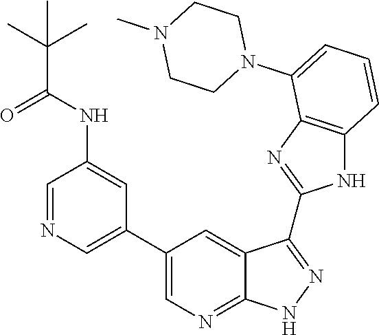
C1=NC=C(C2=CN=C3C(=C2)C(C2=NC4=C(N2)C=CC=C4N2CCN(C)CC2)=NN3)C=C1NC(C(C)(C)C)=O
